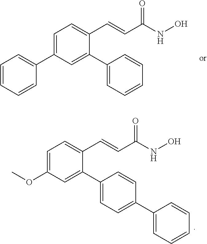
C1(C2=CC=C(C=CC(NO)=O)C(C3=CC=CC=C3)=C2)=CC=CC=C1.O(C1=CC=C(C=CC(NO)=O)C(C2=CC=C(C3=CC=CC=C3)C=C2)=C1)C
